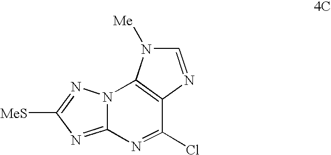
C1=NC2=C(N1[Me])N1C(=NC([MeS])=N1)N=C2Cl
